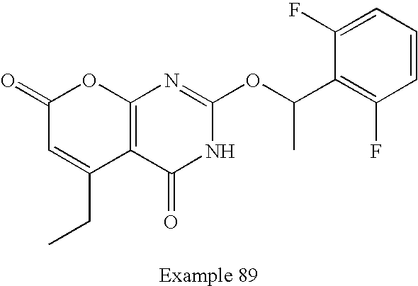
C1(=O)C=C(CC)C2=C(O1)N=C(OC(C1=C(F)C=CC=C1F)C)NC2=O
